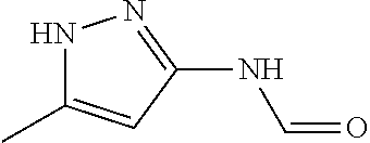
N1C(C)=CC(NC=O)=N1
